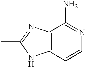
C12=C(C=CN=C1N)NC(C)=N2
